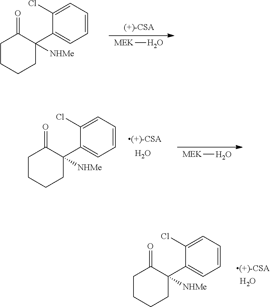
C1CCCC(C2=CC=CC=C2Cl)([NHMe])C1=O.[ H2O].C1CCCC(C2=CC=CC=C2Cl)([NHMe])C1=O.[MEK]O.C1CCCC(C2=CC=CC=C2Cl)([NHMe])C1=O.O.[MEK]O
